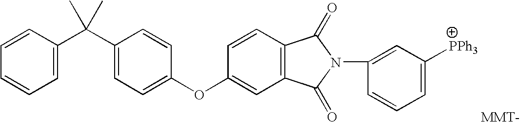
C1=CC(C(C2=CC=C(OC3=CC4=C(C=C3)C(=O)N(C3=CC([PPh3])=CC=C3)C4=O)C=C2)(C)C)=CC=C1.[MMT-]
